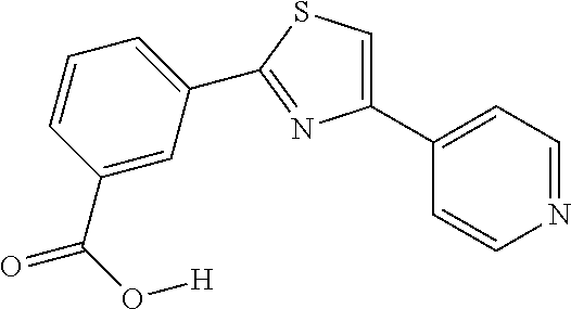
C1(C(O[H])=O)=CC(C2=NC(C3=CC=NC=C3)=CS2)=CC=C1
